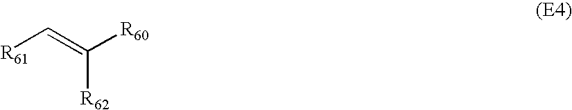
[R61]C=C([R60])[R62]
